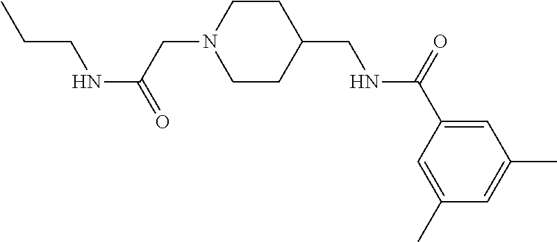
C(CNC(=O)CN1CCC(CNC(C2=CC(C)=CC(C)=C2)=O)CC1)C
